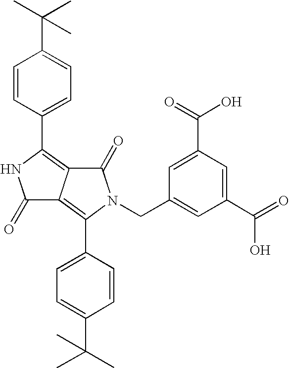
C1=CC(C2=C3C(=C(C4=CC=C(C(C)(C)C)C=C4)N(CC4=CC(C(=O)O)=CC(C(=O)O)=C4)C3=O)C(=O)N2)=CC=C1C(C)(C)C
